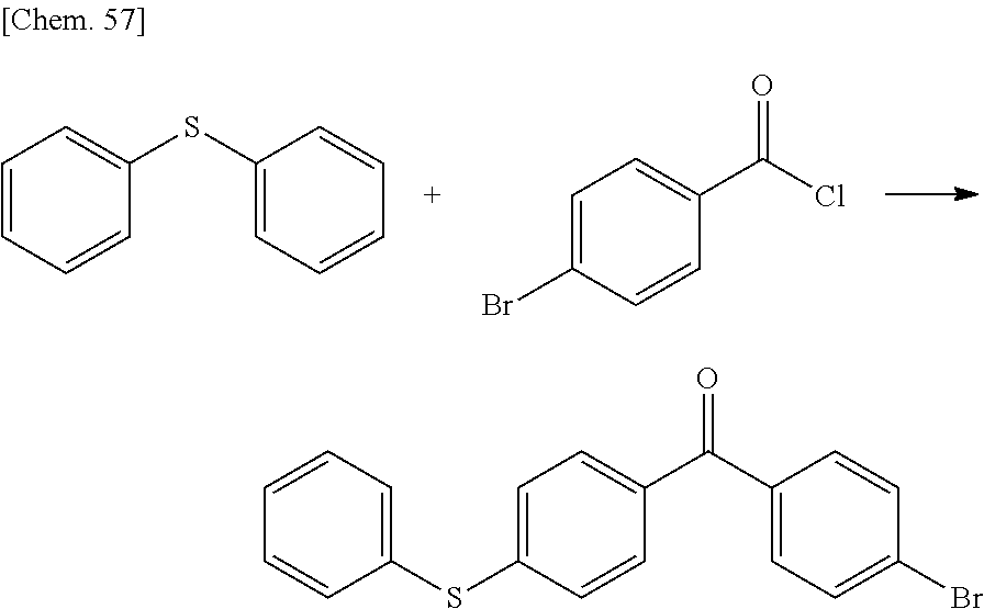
C1=CC=CC(SC2=CC=CC=C2)=C1.C1=C(Br)C=CC(C(Cl)=O)=C1.C1(SC2=CC=C(C(C3=CC=C(Br)C=C3)=O)C=C2)=CC=CC=C1
